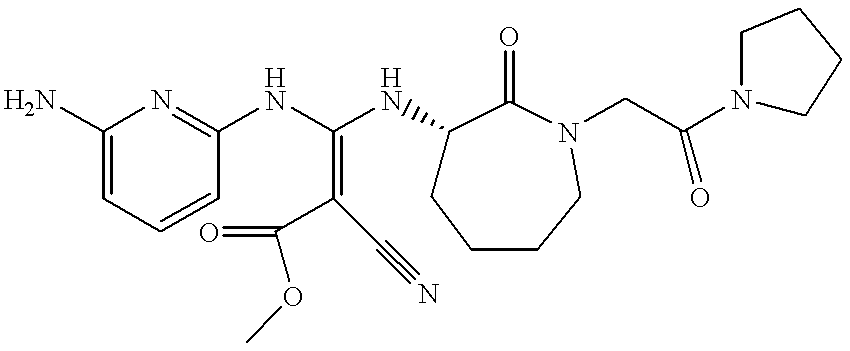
N(C(NC1CCCCN(CC(N2CCCC2)=O)C1=O)=C(C(=O)OC)C#N)C1=NC(N)=CC=C1
